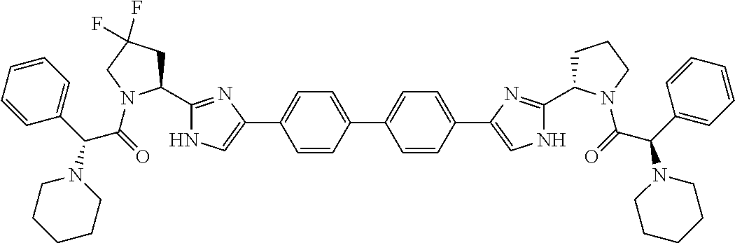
C1=CC(C2=CC=C(C3=CNC(C4CCCN4C(=O)C(C4=CC=CC=C4)N4CCCCC4)=N3)C=C2)=CC=C1C1=CNC(C2CC(F)(F)CN2C(=O)C(C2=CC=CC=C2)N2CCCCC2)=N1
